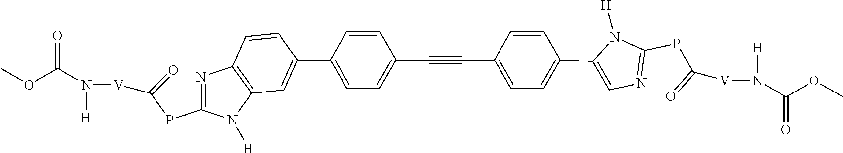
COC(N([V]C(PC1=NC2=C(N1[H])C=C(C1=CC=C(C#CC3=CC=C(C4=CN=C(PC(=O)[V]N(C(OC)=O)[H])N4[H])C=C3)C=C1)C=C2)=O)[H])=O
